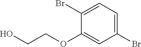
C1(OCCO)=CC(Br)=CC=C1Br
